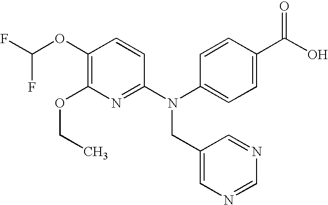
C1(OC(F)F)=C(OCC)N=C(N(C2=CC=C(C(O)=O)C=C2)CC2=CN=CN=C2)C=C1
